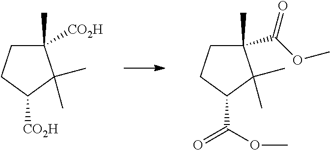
C1(C)([CO2H])CCC([CO2H])C1(C)C.C1(C)(C(OC)=O)CCC(C(=O)OC)C1(C)C
